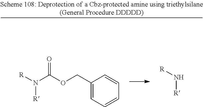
[R]N([R])C(OCC1=CC=CC=C1)=O.[R]N[R]
